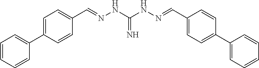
C1=CC(C2=CC=CC=C2)=CC=C1C=NNC(NN=CC1=CC=C(C2=CC=CC=C2)C=C1)=N
